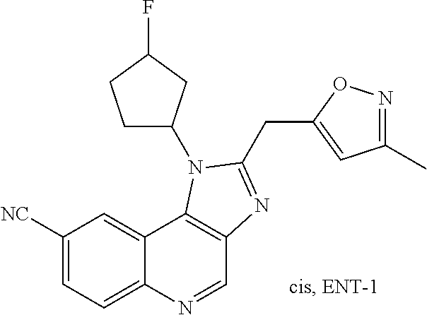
C1([NC])=CC=C2C(=C1)C1=C(C=N2)N=C(CC2=CC(C)=NO2)N1C1CCC(F)C1
